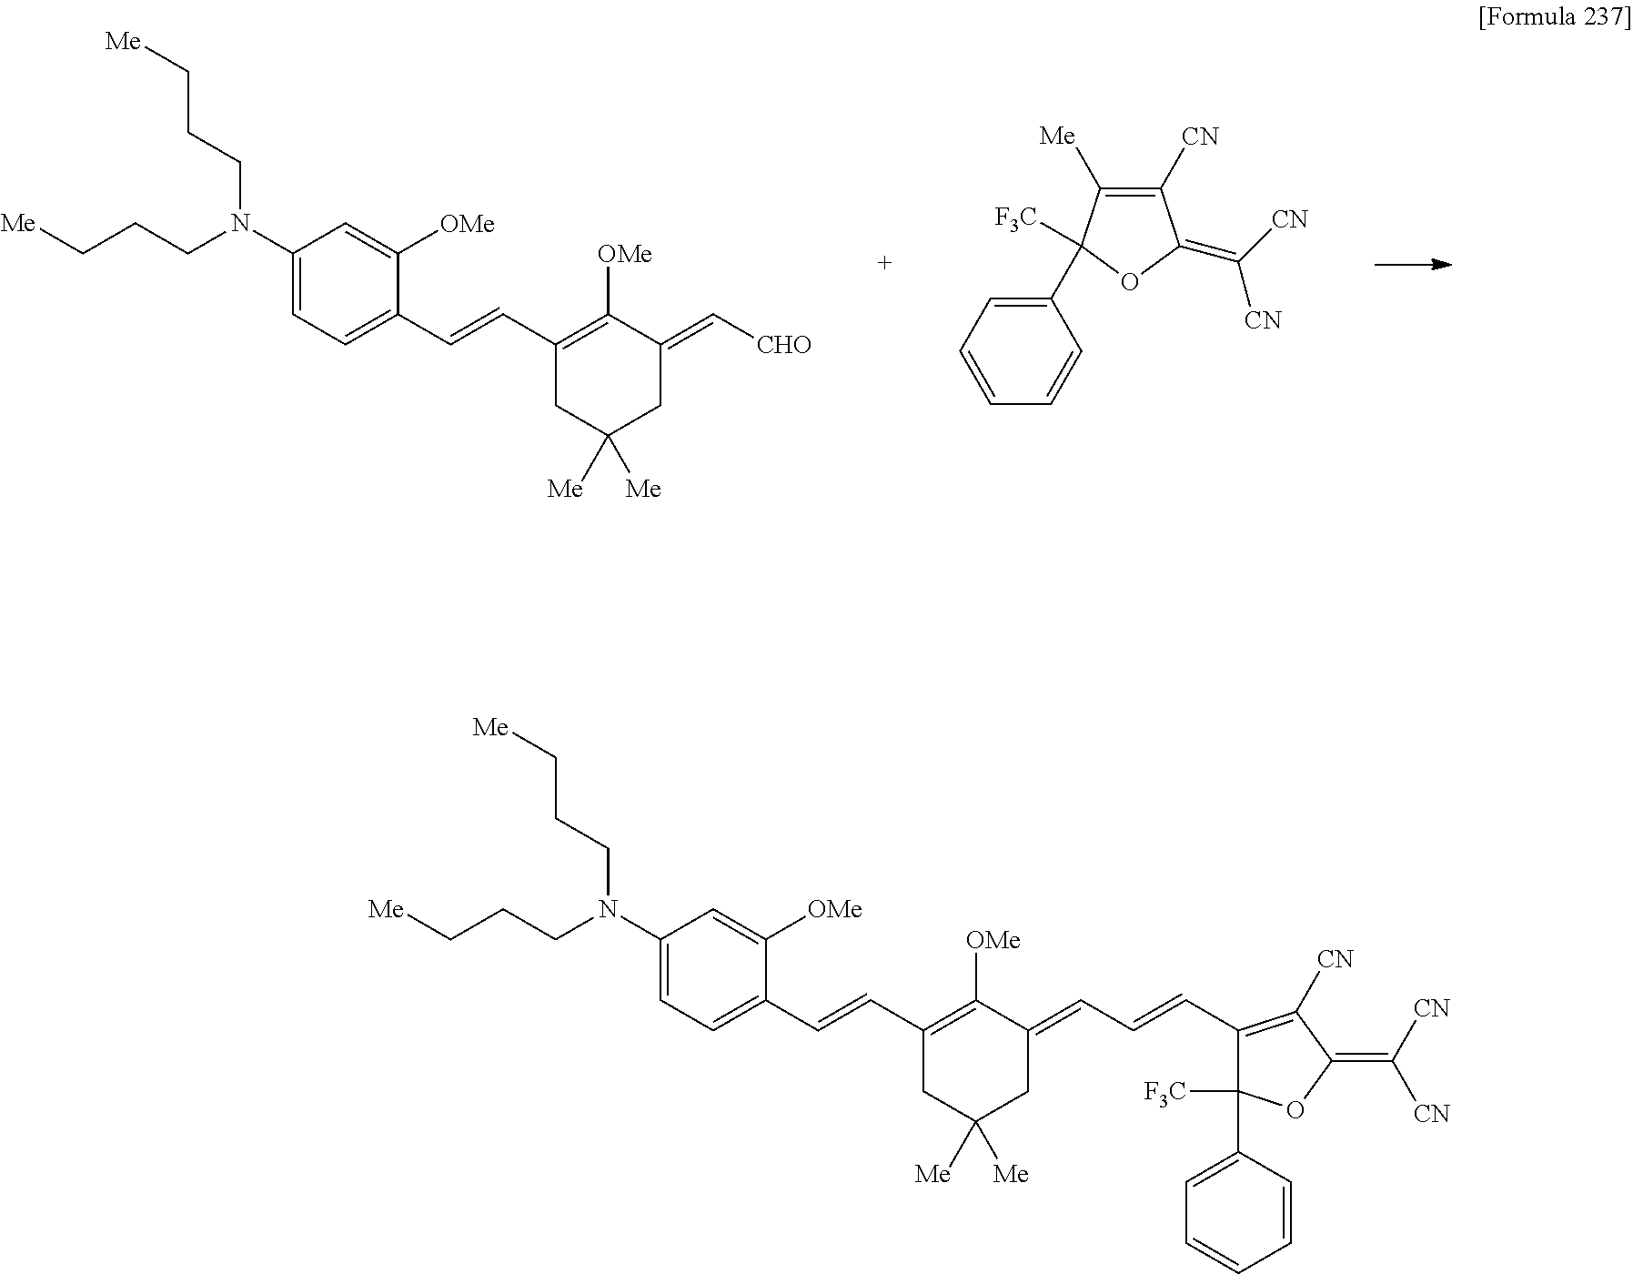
C1(C2([F3C])C([Me])=C([CN])C(=C([CN])[CN])O2)=CC=CC=C1.C1(N(CCC[Me])CCC[Me])=CC=C(C=CC2=C([OMe])C(=C[CHO])CC([Me])([Me])C2)C([OMe])=C1.C1(N(CCC[Me])CCC[Me])=CC=C(C=CC2=C([OMe])C(=CC=CC3=C([CN])C(=C([CN])[CN])OC3([F3C])C3=CC=CC=C3)CC([Me])([Me])C2)C([OMe])=C1
